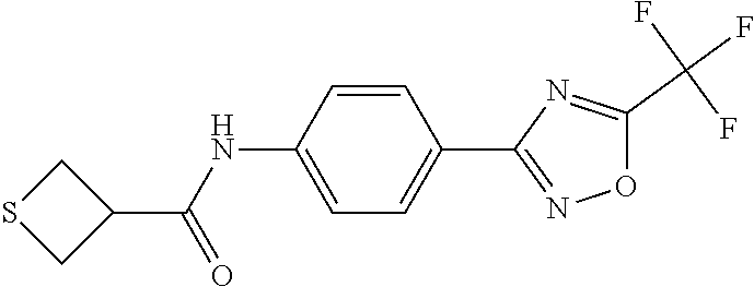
C1=C(NC(C2CSC2)=O)C=CC(C2=NOC(C(F)(F)F)=N2)=C1
